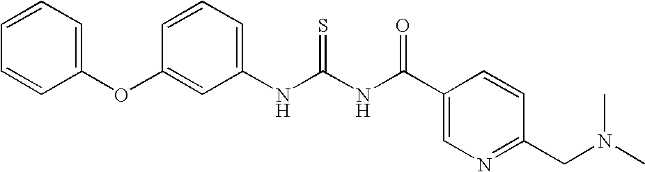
C1=CC=C(NC(NC(C2=CN=C(CN(C)C)C=C2)=O)=S)C=C1OC1=CC=CC=C1
